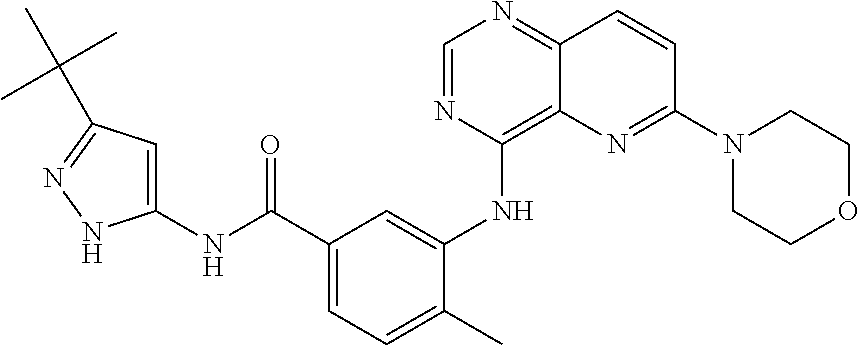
C1=NC(NC2=CC(C(NC3=CC(C(C)(C)C)=NN3)=O)=CC=C2C)=C2C(=N1)C=CC(N1CCOCC1)=N2
